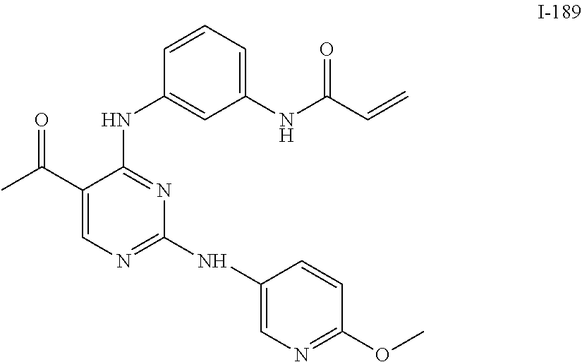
C1(C(C)=O)=CN=C(NC2=CN=C(OC)C=C2)N=C1NC1=CC(NC(=O)C=C)=CC=C1
